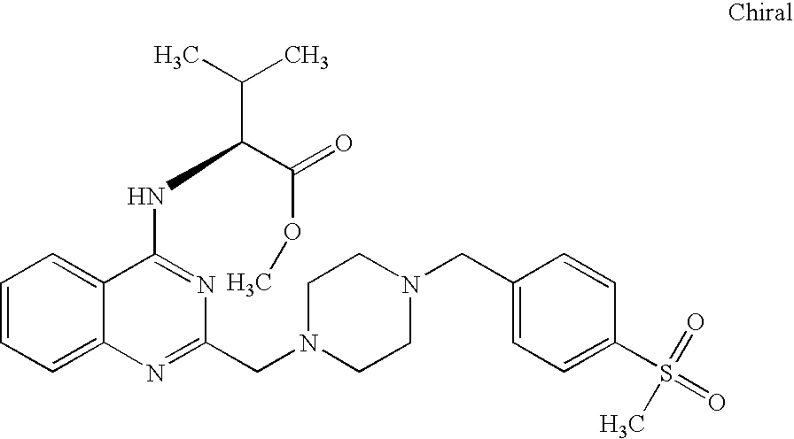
C1=CC=C2C(=C1)C(NC(C(C)C)C(=O)OC)=NC(CN1CCN(CC3=CC=C(S(=O)(C)=O)C=C3)CC1)=N2
